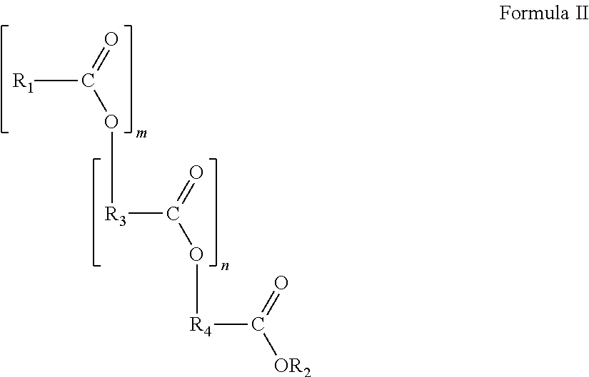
O=C([OR2])[R4]OC(=O)[R3]OC(=O)[R1]
